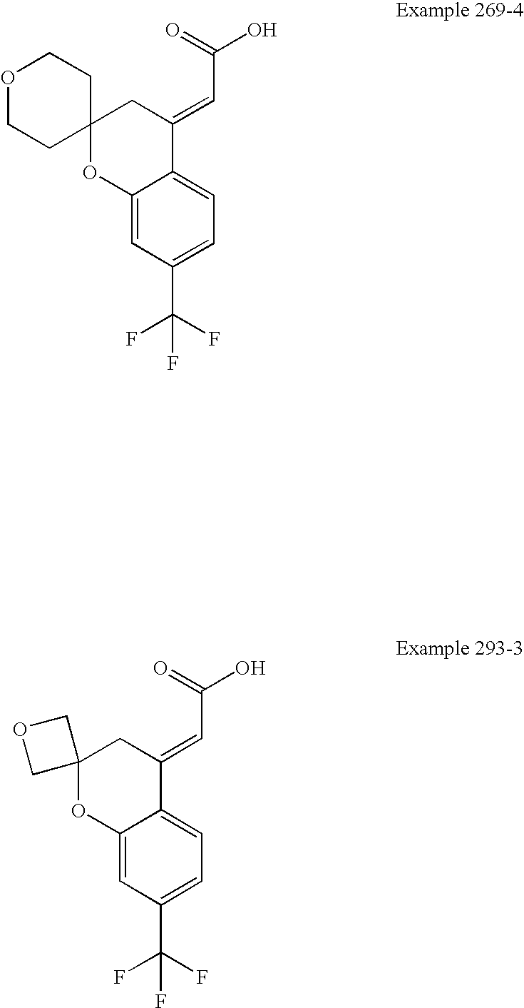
C1=C2C(=CC(C(F)(F)F)=C1)OC1(CC2=CC(=O)O)CCOCC1.C1=C2C(=CC(C(F)(F)F)=C1)OC1(CC2=CC(=O)O)COC1
